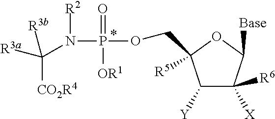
C1([Y])C([R6])([X])C([Base])OC1([R5])COP(N(C([R3a])([CO2R4])[R3b])[R2])(=O)[OR1]
